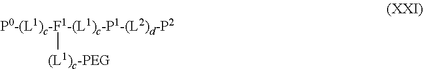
[P0-(L1)c-F1-(L1)c-P1-(L2)d-P2][(L1)c-PEG]
